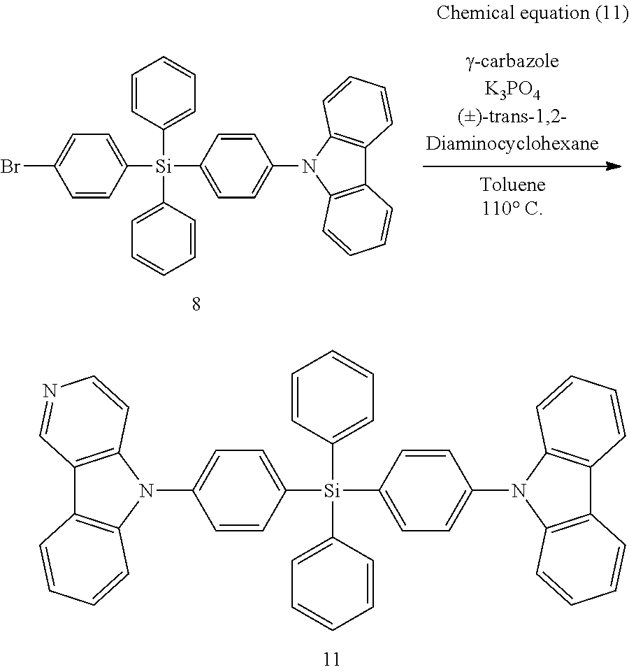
C1=CC([Si](C2=CC=CC=C2)(C2=CC=C(N3C4=C(C5=C3C=CC=C5)C=CC=C4)C=C2)C2=CC=C(Br)C=C2)=CC=C1.C1=CC([Si](C2=CC=CC=C2)(C2=CC=C(N3C4=C(C5=C3C=CC=C5)C=CC=C4)C=C2)C2=CC=C(N3C4=C(C5=C3C=CC=C5)C=NC=C4)C=C2)=CC=C1
